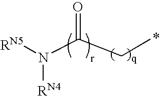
[RN5]N(C(CC)=O)[RN4]
